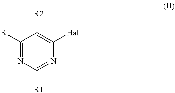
C1([R])=NC([R1])=NC([Hal])=C1[R2]
